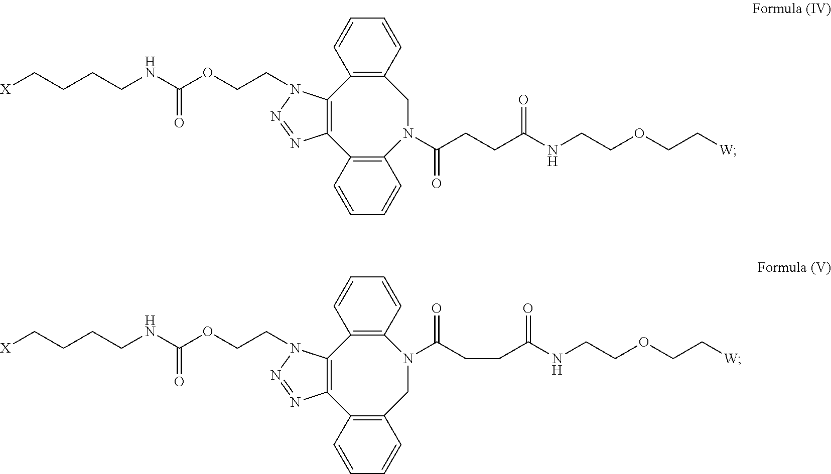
C(CCCNC(OCCN1C2=C(C3=C(N(C(CCC(NCCOCC[W])=O)=O)CC4=C2C=CC=C4)C=CC=C3)N=N1)=O)[X].C(CCCNC(OCCN1C2=C(C3=C(CN(C(CCC(NCCOCC[W])=O)=O)C4=C2C=CC=C4)C=CC=C3)N=N1)=O)[X]
